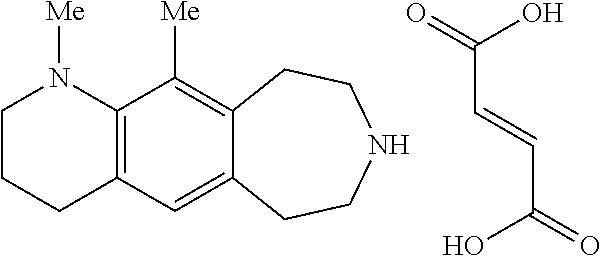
C1CCC2=C(N1[Me])C([Me])=C1C(=C2)CCNCC1.C(C=CC(O)=O)(O)=O
